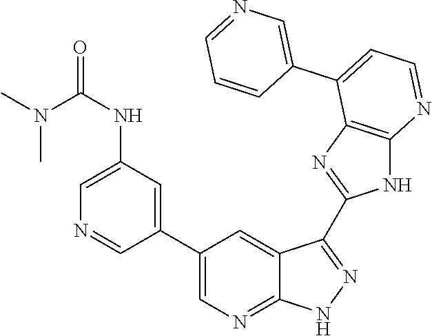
C1(NC(N(C)C)=O)=CN=CC(C2=CN=C3C(=C2)C(C2=NC4=C(N2)N=CC=C4C2=CN=CC=C2)=NN3)=C1
